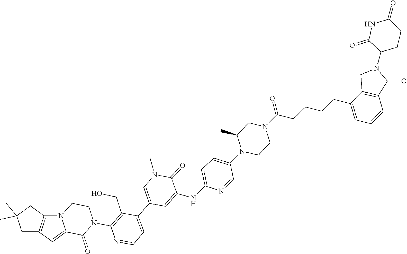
C12=C(CC(C)(C)C1)N1C(=C2)C(=O)N(C2=C(CO)C(C3=CN(C)C(=O)C(NC4=CC=C(N5CCN(C(CCCCC6=CC=CC7=C6CN(C6C(=O)NC(=O)CC6)C7=O)=O)CC5C)C=N4)=C3)=CC=N2)CC1
